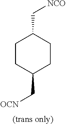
C1CC(C[OCN])CCC1C[NCO].[(trans only)]
